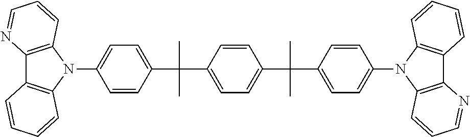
C12=C(N(C3=CC=C(C(C)(C)C4=CC=C(C(C5=CC=C(N6C7=C(C8=C6C=CC=N8)C=CC=C7)C=C5)(C)C)C=C4)C=C3)C3=C1C=CC=C3)C=CC=N2
